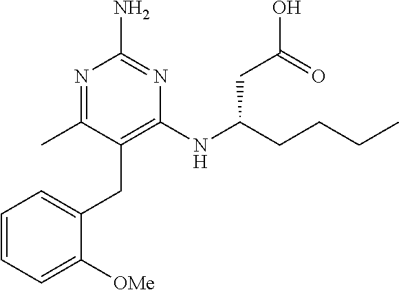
N(C(CCCC)CC(O)=O)C1=C(CC2=CC=CC=C2[OMe])C(C)=NC(N)=N1
